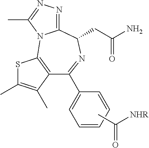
C1(C2=CC=CC=C2)=NC(CC(N)=O)C2=NN=C(C)N2C2=C1C(C)=C(C)S2.CC([NHR])=O
